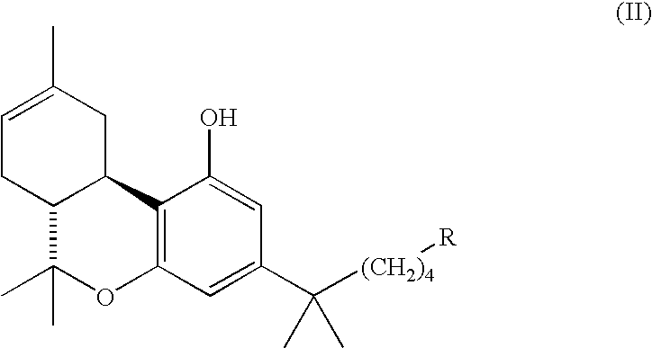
C1=C(C)CC2C(C1)C(C)(C)OC1=C2C(O)=CC(C([(CH2)4][R])(C)C)=C1
